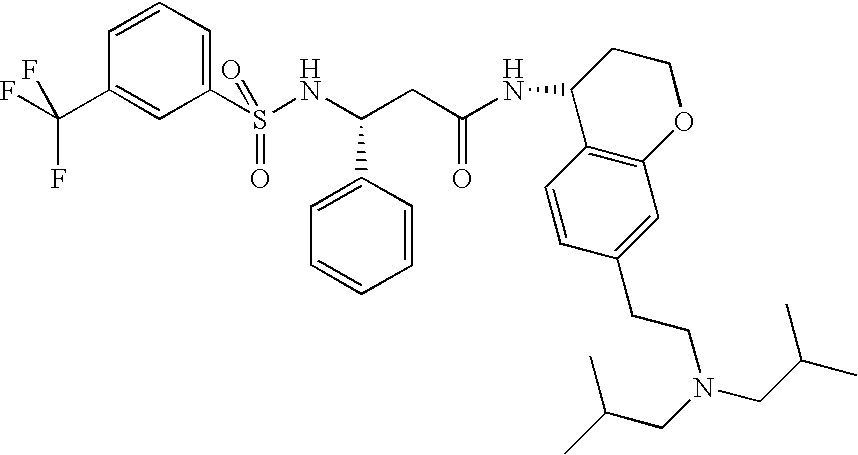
C1(S(NC(CC(NC2C3=C(OCC2)C=C(CCN(CC(C)C)CC(C)C)C=C3)=O)C2=CC=CC=C2)(=O)=O)=CC=CC(C(F)(F)F)=C1
